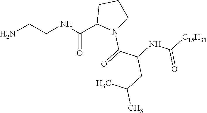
NCCNC(C1N(C(=O)C(NC([C15H31])=O)CC(C)C)CCC1)=O
